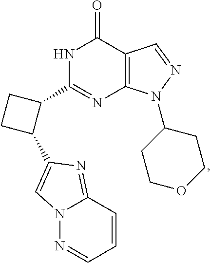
C1CC(C2=CN3N=CC=CC3=N2)C1C1=NC2=C(C(=O)N1)C=NN2C1CCOCC1
